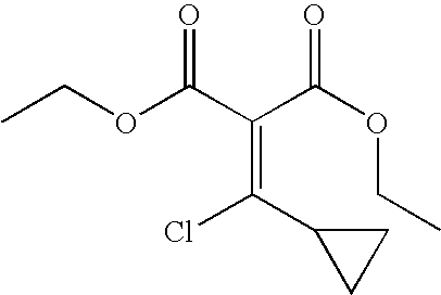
C(=C(C1CC1)Cl)(C(OCC)=O)C(OCC)=O
